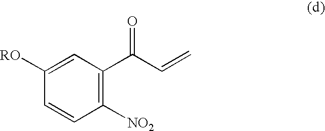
C1([RO])=CC(C(C=C)=O)=C([NO2])C=C1
